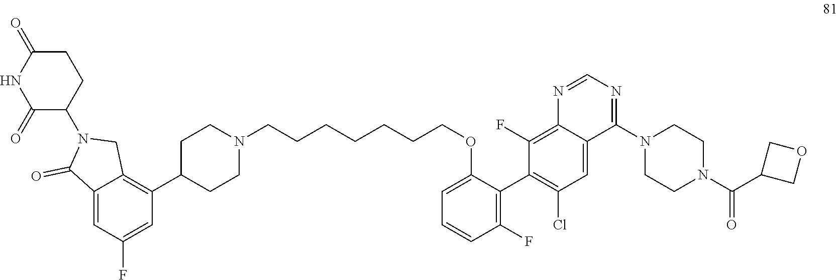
N1(C(=O)C2COC2)CCN(C2=NC=NC3=C(F)C(C4=C(F)C=CC=C4OCCCCCCCN4CCC(C5=C6C(=CC(F)=C5)C(=O)N(C5C(=O)NC(=O)CC5)C6)CC4)=C(Cl)C=C32)CC1
